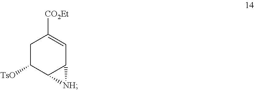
C1C([TsO])C2C(C=C1[CO2Et])[NH]2
